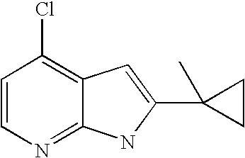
C1=CN=C2C(=C1Cl)C=C(C1(C)CC1)N2
